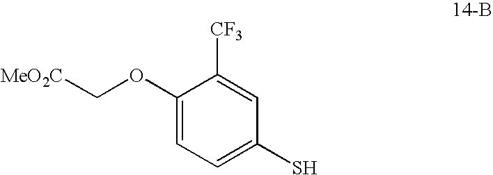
C1(OC[MeO2C])=CC=C(S)C=C1[CF3]
